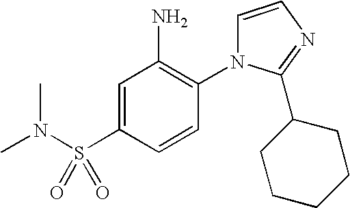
C1=C(S(N(C)C)(=O)=O)C=CC(N2C=CN=C2C2CCCCC2)=C1N
